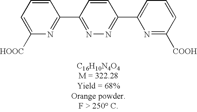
C1=C([HOOC])N=C(C2=NN=C(C3=CC=CC([COOH])=N3)C=C2)C=C1
